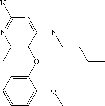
C1(OC2=C(C)N=C(N)N=C2NCCCC)=CC=CC=C1OC
